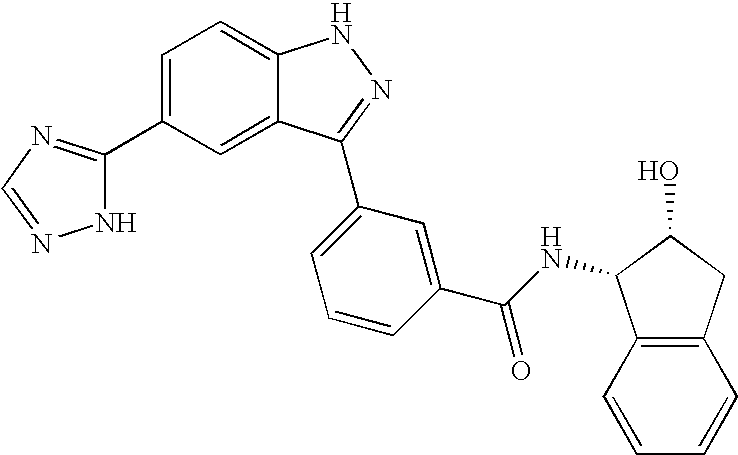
C1=C(C2=NC=NN2)C=C2C(=C1)NN=C2C1=CC=CC(C(NC2C3=C(CC2O)C=CC=C3)=O)=C1
